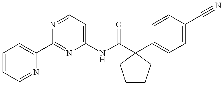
C1(C2=NC(NC(=O)C3(C4=CC=C(C#N)C=C4)CCCC3)=CC=N2)=CC=CC=N1
